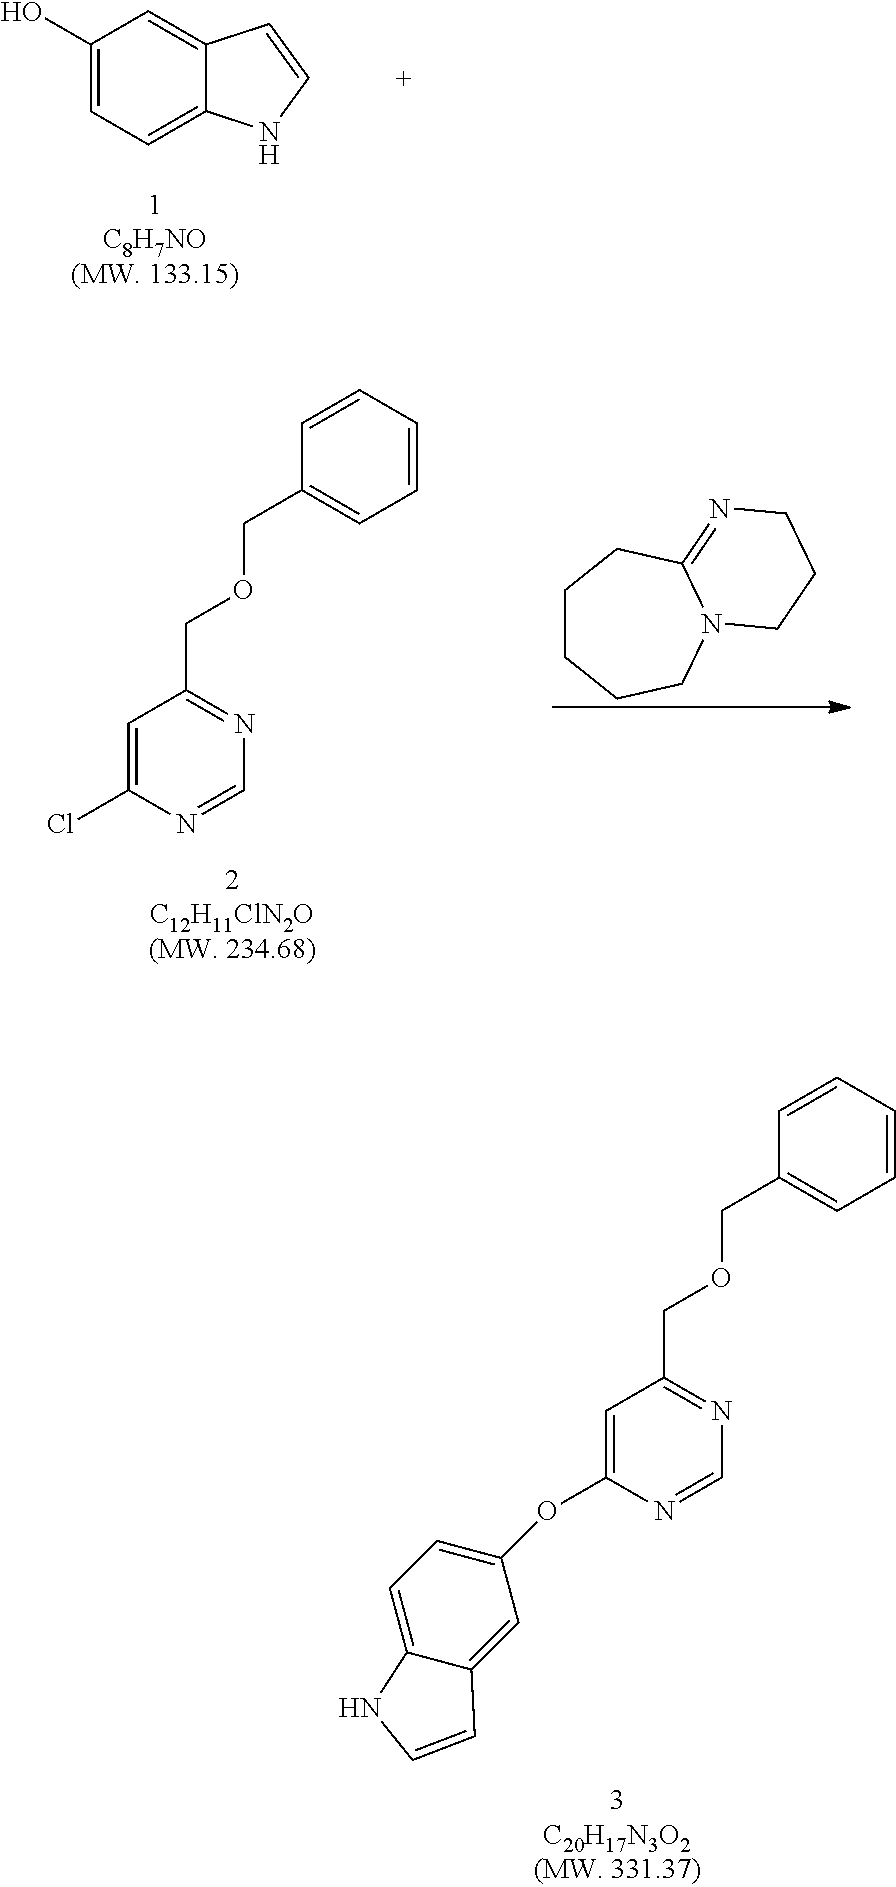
C1(O)=CC=C2C(=C1)C=CN2.C1=C(Cl)N=CN=C1COCC1=CC=CC=C1.C1CCCN2C(=NCCC2)C1.C1=C(OC2=CC=C3C(=C2)C=CN3)N=CN=C1COCC1=CC=CC=C1
